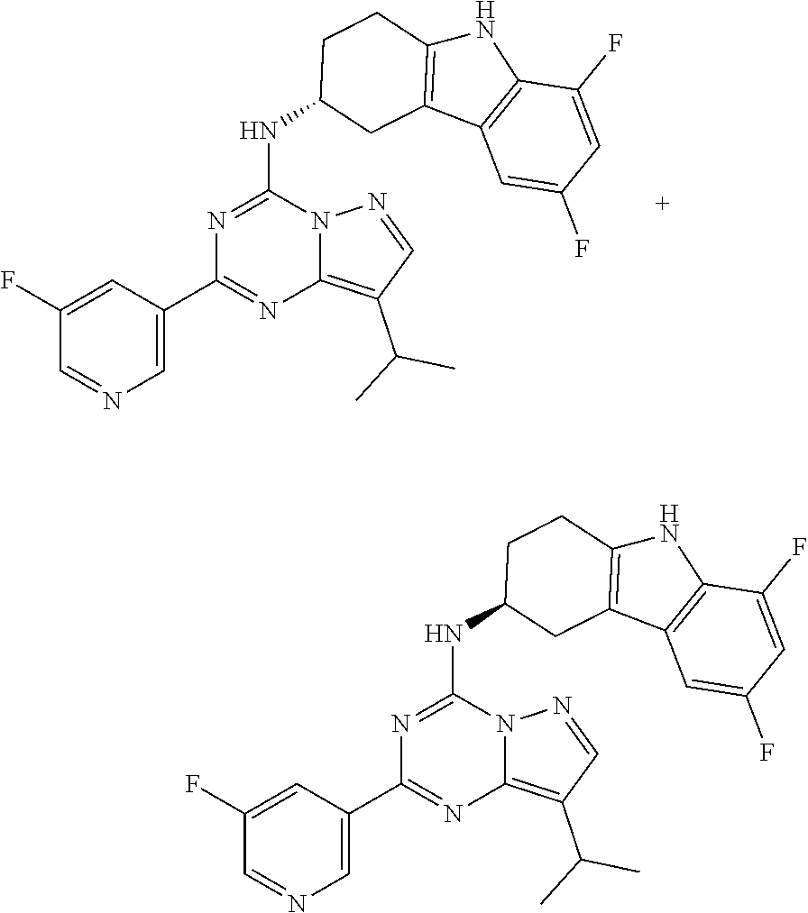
N(C1=NC(C2=CN=CC(F)=C2)=NC2=C(C(C)C)C=NN12)C1CCC2=C(C3=C(N2)C(F)=CC(F)=C3)C1.N(C1=NC(C2=CN=CC(F)=C2)=NC2=C(C(C)C)C=NN12)C1CCC2=C(C3=C(N2)C(F)=CC(F)=C3)C1
